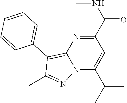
C1(C(NC)=O)=NC2=C(C3=CC=CC=C3)C(C)=NN2C(C(C)C)=C1
